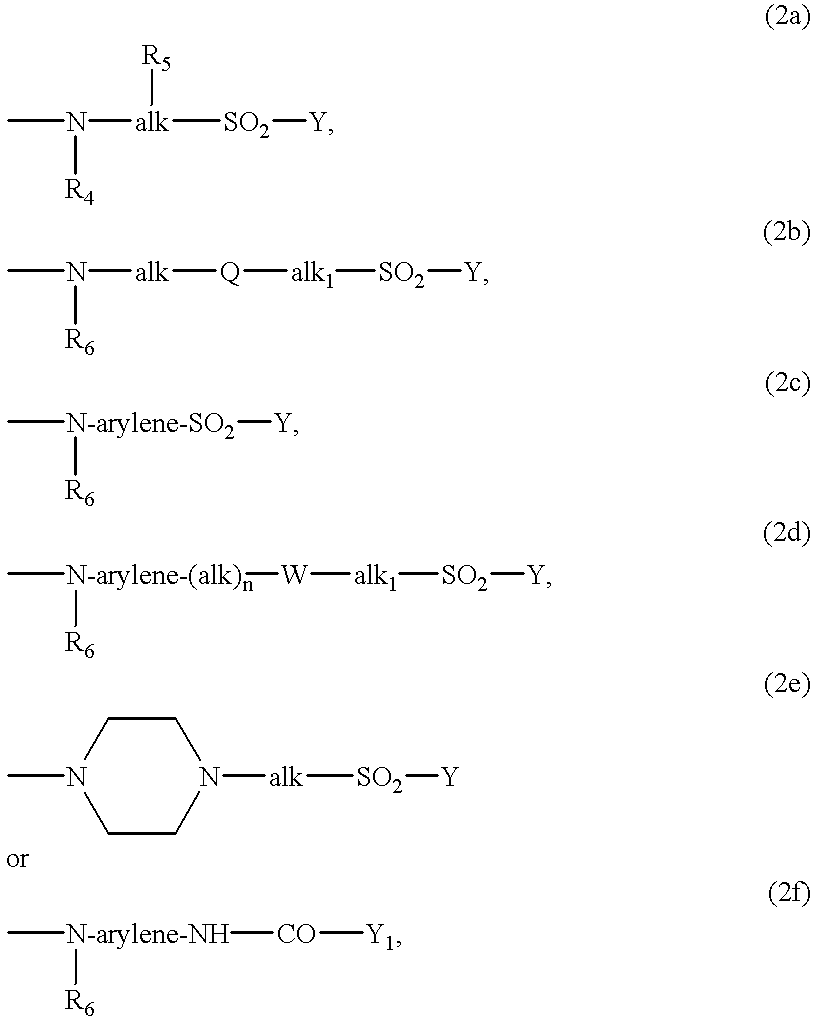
CN([alk]([SO2][Y])[R5])[R4].CN([alk][Q][alk1][SO2][Y])[R6].C[N-arylene-SO2]([R6])[Y].C[N-arylene-(alk)n]([W][alk1][SO2][Y])[R6].CN1CCN([alk][SO2][Y])CC1.C[N-arylene-NH]([CO][Y1])[R6]
